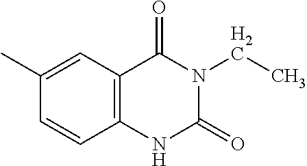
C12=C(C=C(C)C=C1)C(=O)N(CC)C(=O)N2
